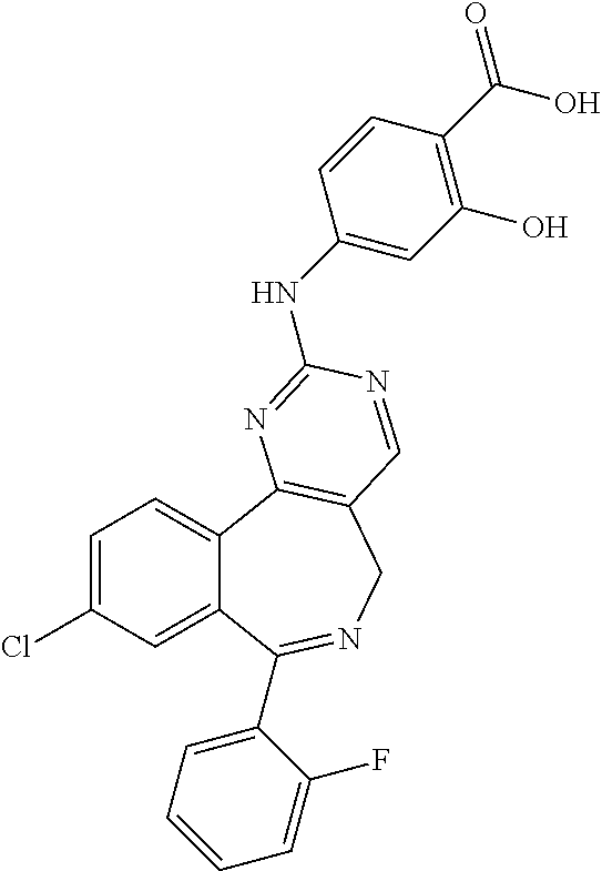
C1=C(Cl)C=C2C(=C1)C1=C(CN=C2C2=CC=CC=C2F)C=NC(NC2=CC(O)=C(C(O)=O)C=C2)=N1
